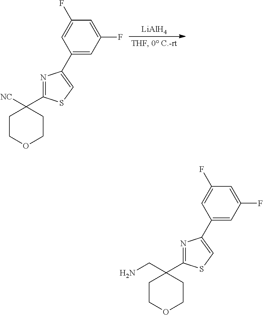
[LiAlH4].C1COCCC1([NC])C1=NC(C2=CC(F)=CC(F)=C2)=CS1.C1COCCC1(CN)C1=NC(C2=CC(F)=CC(F)=C2)=CS1
